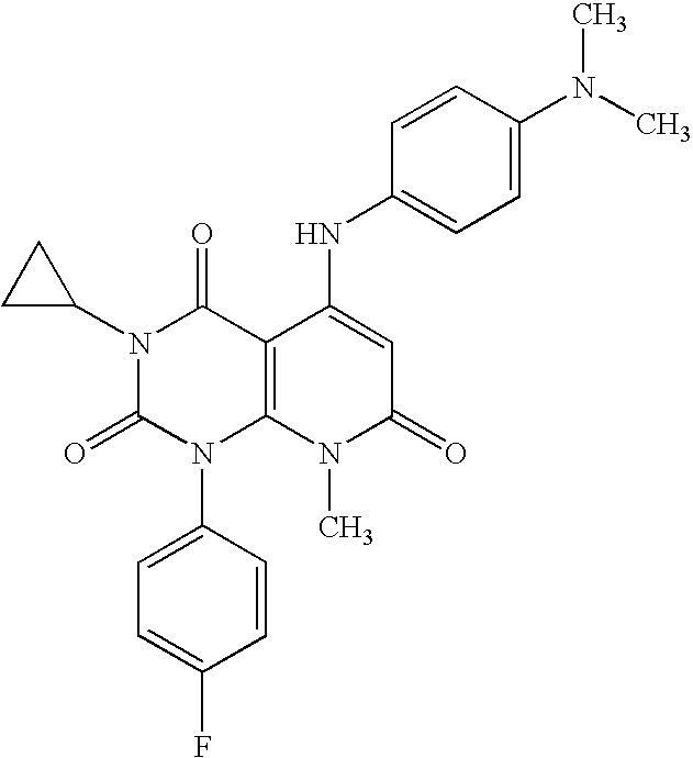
N1(C2CC2)C(=O)N(C2=CC=C(F)C=C2)C2=C(C1=O)C(NC1=CC=C(N(C)C)C=C1)=CC(=O)N2C
